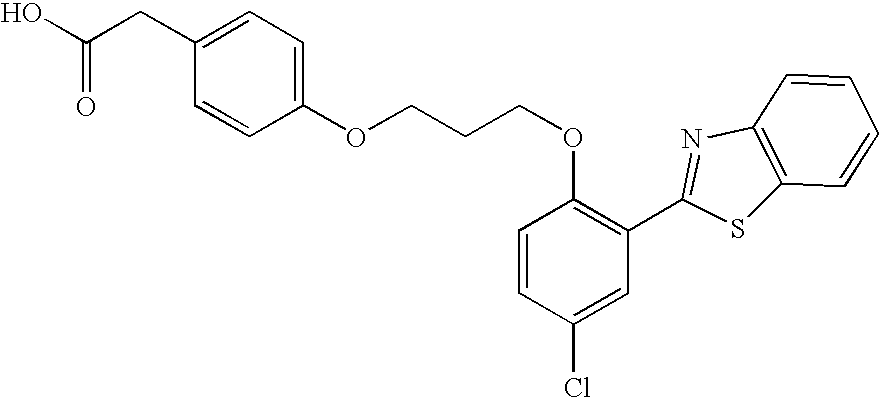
OC(=O)CC1=CC=C(OCCCOC2=C(C3=NC4=C(S3)C=CC=C4)C=C(Cl)C=C2)C=C1
